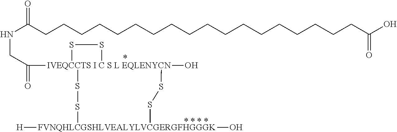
[IVEQCCTS I C S L EQLENYCN]12(C(CNC(CCCCCCCCCCCCCCCCCCC(O)=O)=O)=O)(O)(SS[FVNQHLCGSHLVEALYLVCGERGFHGGGK]([H])(O)SS1)SS2
